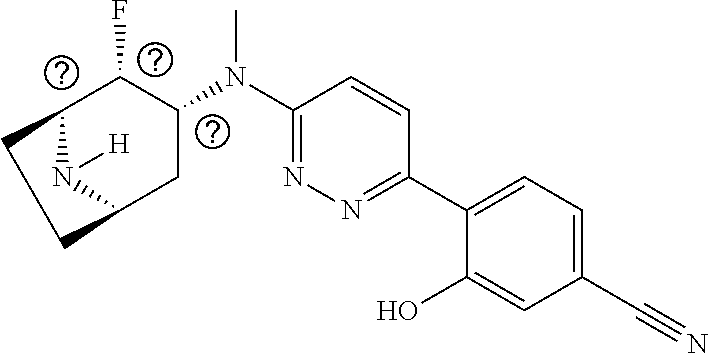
C1(C2=CC=C(C#N)C=C2O)=NN=C(N(C2C(F)C3N([H])C(C2)CC3)C)C=C1
